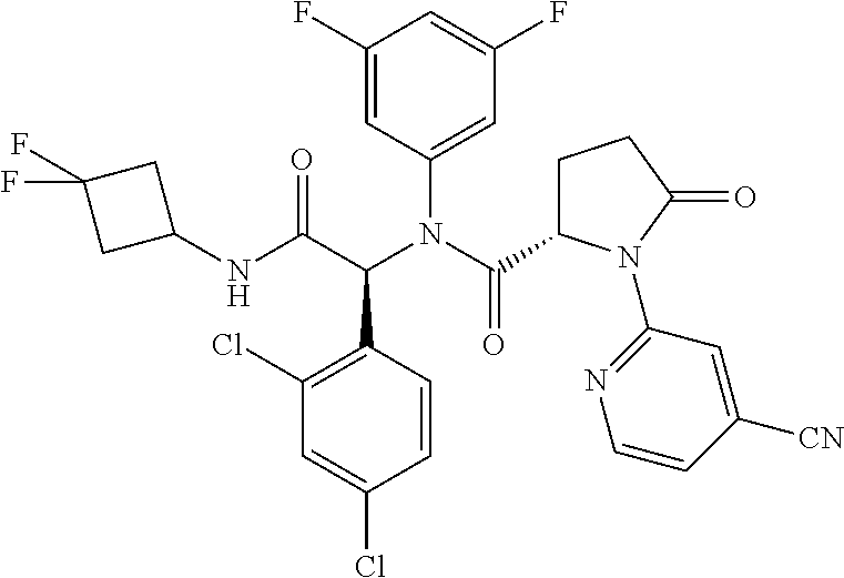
C1(Cl)=C(C(C(NC2CC(F)(F)C2)=O)N(C(C2CCC(=O)N2C2=NC=CC([CN])=C2)=O)C2=CC(F)=CC(F)=C2)C=CC(Cl)=C1
